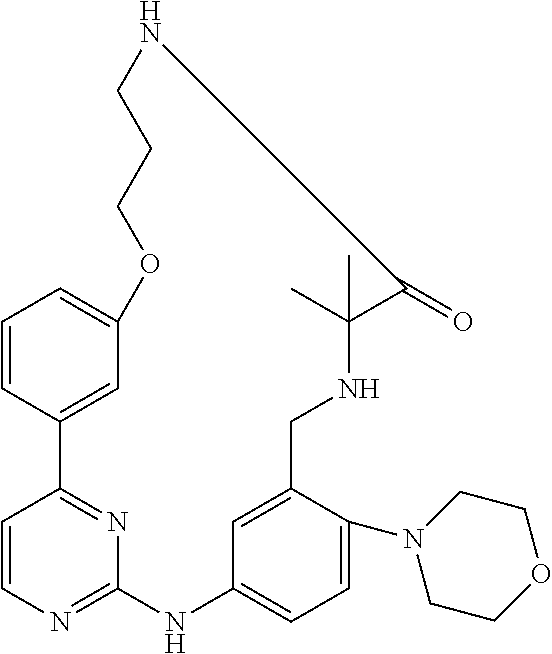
C1=CC2=CC(=C1)OCCCNC(=O)C(C)(C)NCC1=CC(=CC=C1N1CCOCC1)NC1=NC=CC2=N1
